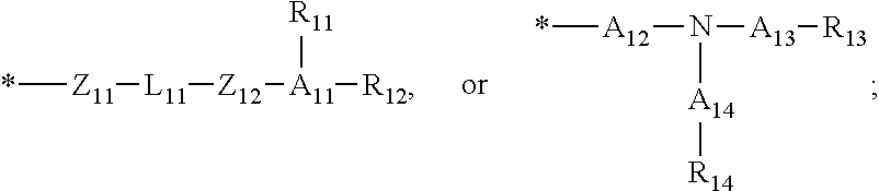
*[A12]N([A13][R13])[A14][R14].*[Z11][L11][Z12][A11]([R11])[R12]
